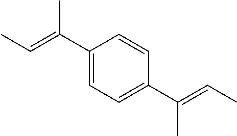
C1(C(=CC)C)=CC=C(C(=CC)C)C=C1
